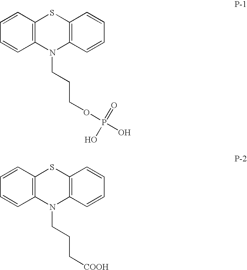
C1=CC2=C(C=C1)SC1=C(N2CCCOP(O)(=O)O)C=CC=C1.C1=CC2=C(C=C1)SC1=C(N2CCC[COOH])C=CC=C1
